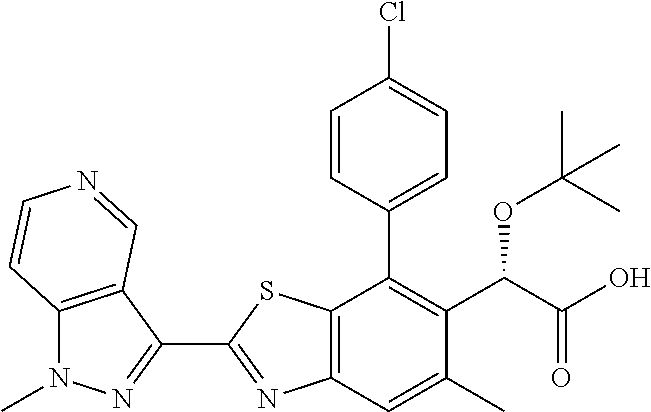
C1(C2=NN(C)C3=C2C=NC=C3)=NC2=C(S1)C(C1=CC=C(Cl)C=C1)=C(C(OC(C)(C)C)C(=O)O)C(C)=C2
